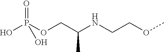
OP(OCC(NCCOC)C)(=O)O
